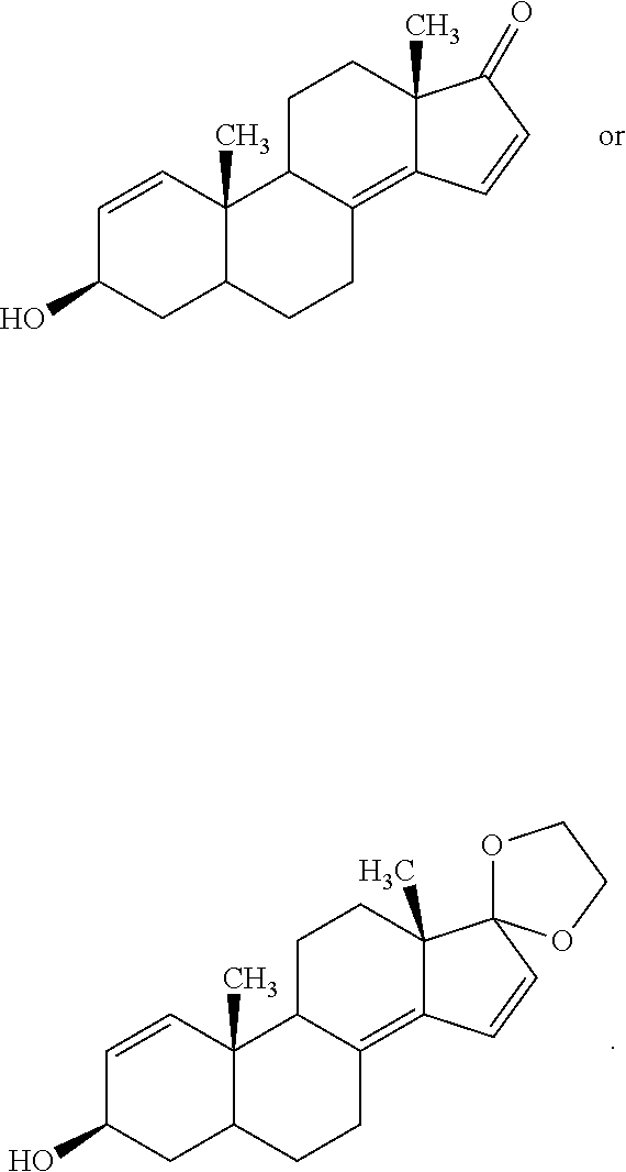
C12=C3C(CCC1(C)C(=O)C=C2)C1(C)C=CC(O)CC1CC3.C12=C3C(CCC1(C)C1(C=C2)OCCO1)C1(C)C=CC(O)CC1CC3
